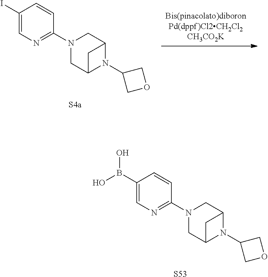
[S53].C1(B(O)O)=CN=C(N2CC3N(C4COC4)C(C2)C3)C=C1.[S4a].C1(I)=CN=C(N2CC3N(C4COC4)C(C2)C3)C=C1
